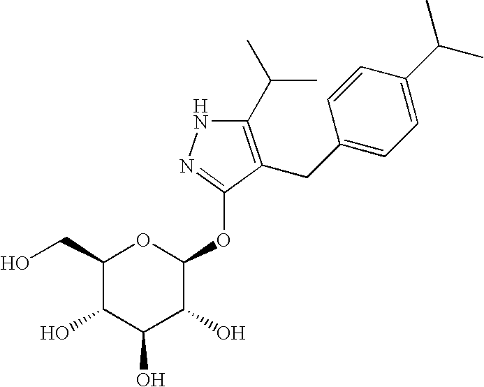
C1(C(C)C)=C(CC2=CC=C(C(C)C)C=C2)C(OC2OC(CO)C(O)C(O)C2O)=NN1
